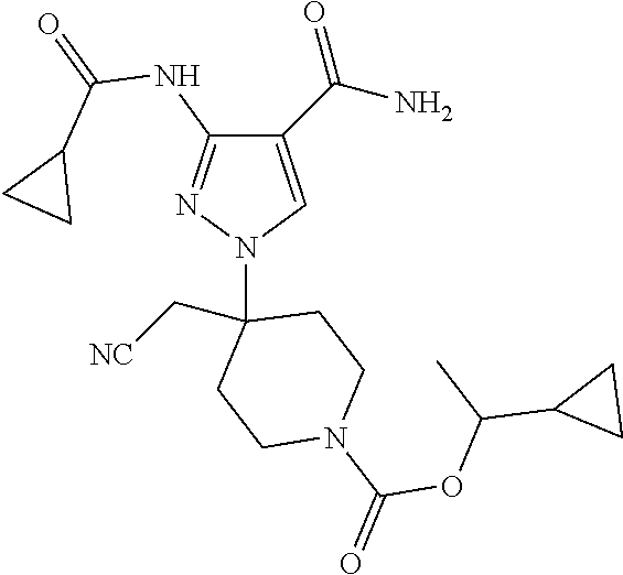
C1(C(=O)N)=CN(C2(C[NC])CCN(C(=O)OC(C3CC3)C)CC2)N=C1NC(=O)C1CC1
